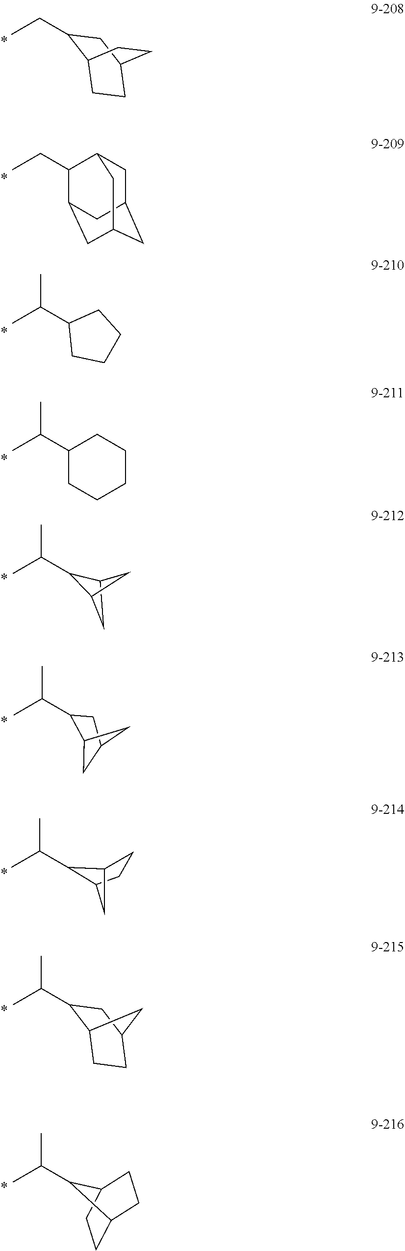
CC(C1C2CC1C2)C.C12CC(C(C)C)C(C1)C2.CC(C1C2CCC1C2)C.CC(C1C2CCC(C1)C2)C.CC(C1C2CCC1CC2)C.CCC1C2CCC(C1)CC2.CCC1C2CC3CC(CC1C3)C2.CC(C1CCCC1)C.CC(C1CCCCC1)C
